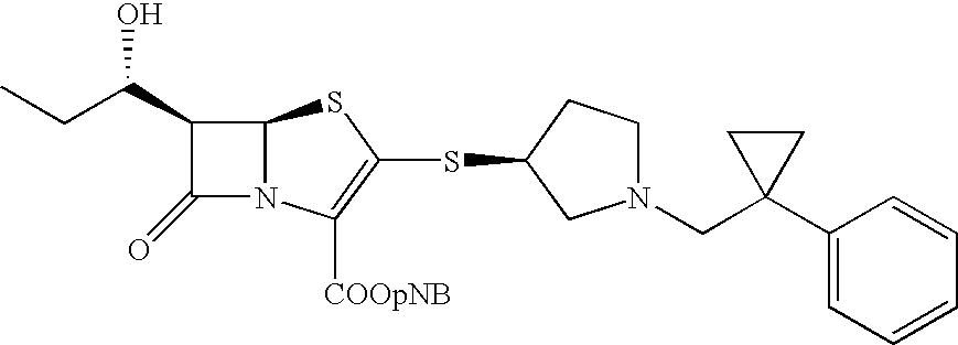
C1(C(CC)O)C(=O)N2C1SC(SC1CN(CC3(C4=CC=CC=C4)CC3)CC1)=C2[COOpNB]
